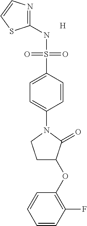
C1(NS(C2=CC=C(N3CCC(OC4=C(F)C=CC=C4)C3=O)C=C2)(=O)=O)=NC=CS1.[H]
